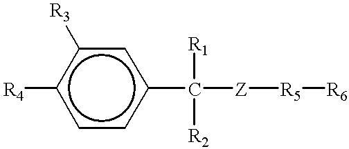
[R4]c1ccc(C([Z][R5][R6])([R1])[R2])cc1[R3]
